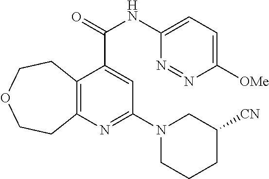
C12=C(N=C(N3CCCC([CN])C3)C=C1C(NC1=CC=C([OMe])N=N1)=O)CCOCC2
